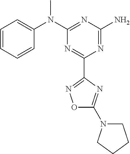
C1=CC=CC(N(C2=NC(N)=NC(C3=NOC(N4CCCC4)=N3)=N2)C)=C1
